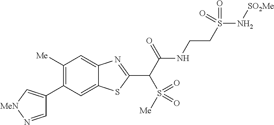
C1(C2=C[MeN]N=C2)=C([Me])C=C2C(=C1)SC(C(C(NCCS(N[SO2Me])(=O)=O)=O)S(=O)([Me])=O)=N2
